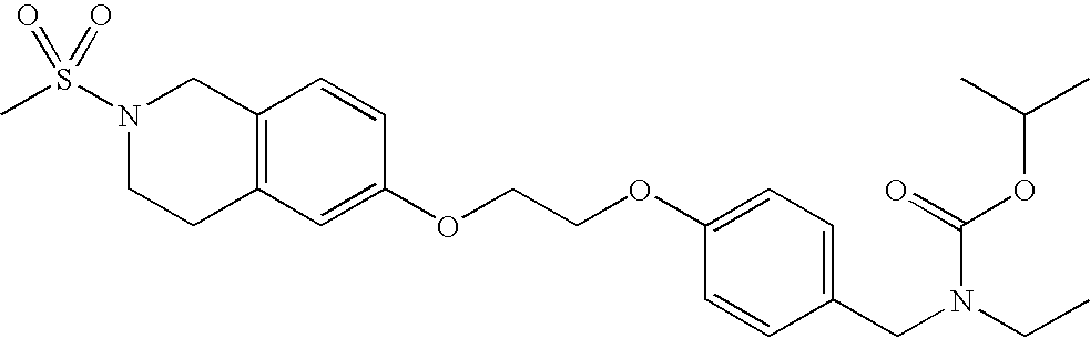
C12=C(CCN(S(C)(=O)=O)C1)C=C(OCCOC1=CC=C(CN(CC)C(OC(C)C)=O)C=C1)C=C2
